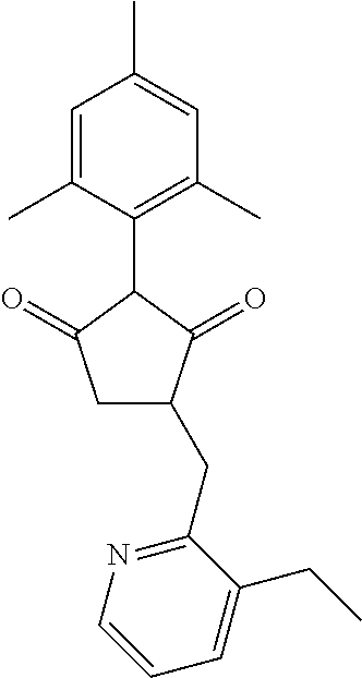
C1=C(C)C(C2C(=O)CC(CC3=NC=CC=C3CC)C2=O)=C(C)C=C1C
